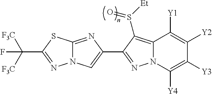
N12C(=NC(C3=NN4C(=C3S([Et])=O)C([Y1])=C([Y2])C([Y3])=C4[Y4])=C1)SC(C([F3C])([F3C])F)=N2
